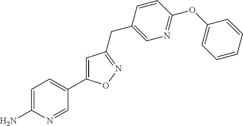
C1=C(N)N=CC(C2=CC(CC3=CN=C(OC4=CC=CC=C4)C=C3)=NO2)=C1
